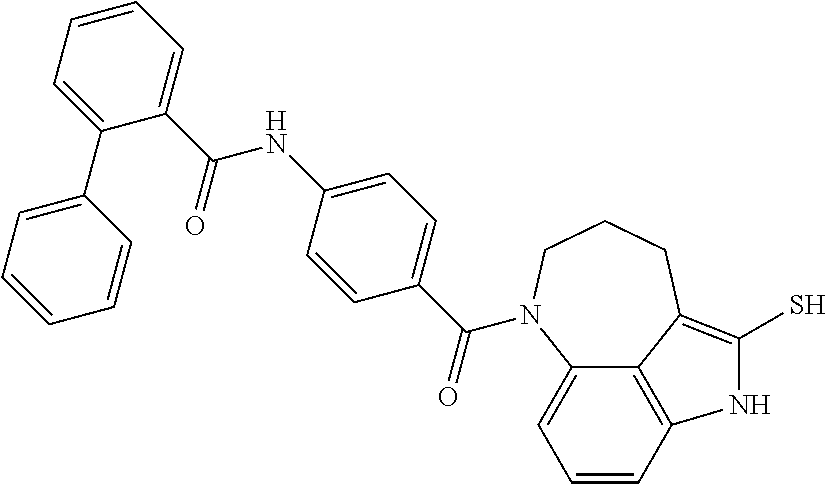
C12=CC=CC3=C1C(=C(S)N3)CCCN2C(C1=CC=C(NC(=O)C2=CC=CC=C2C2=CC=CC=C2)C=C1)=O
